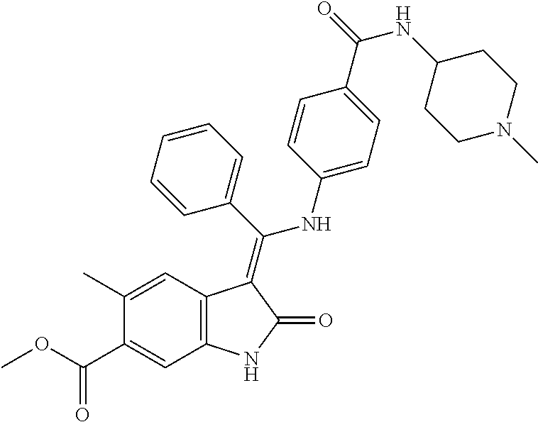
C1(C)=CC2=C(C=C1C(OC)=O)NC(=O)C2=C(C1=CC=CC=C1)NC1=CC=C(C(=O)NC2CCN(C)CC2)C=C1
